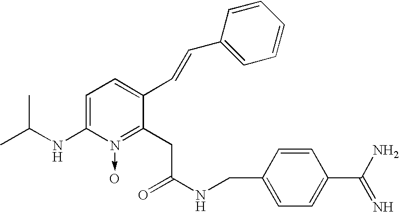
C1=C(NC(C)C)N(->O)=C(CC(NCC2=CC=C(C(N)=N)C=C2)=O)C(C=CC2=CC=CC=C2)=C1
